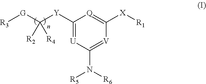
C1([Y]C([G][R3])([R2])[R4])=[U]C(N([R5])[R6])=[V]C([X][R1])=[Q]1
